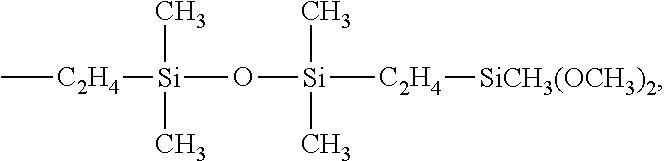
C[C2H4][Si](O[Si]([C2H4][SiCH3(OCH3)2])(C)C)(C)C
